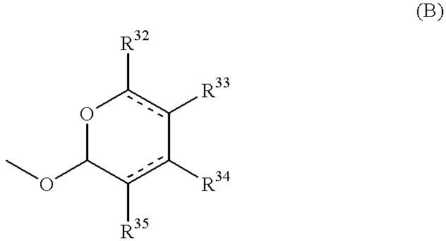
O1C(OC)c([R35])c([R34])-c([R33])c1[R32]
